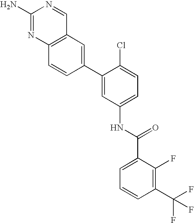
C1(N)=NC2=C(C=N1)C=C(C1=CC(NC(C3=CC=CC(C(F)(F)F)=C3F)=O)=CC=C1Cl)C=C2
